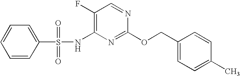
C1(F)=C(NS(C2=CC=CC=C2)(=O)=O)N=C(OCC2=CC=C(C)C=C2)N=C1
